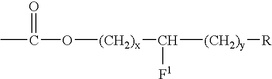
CC(O[(CH2)x]C([(CH2)y][R])[F1])=O
